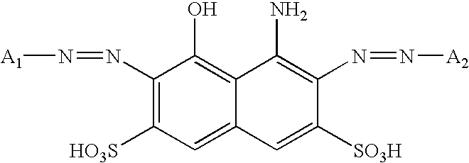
C1(N=N[A1])=C([HO3S])C=C2C(=C1O)C(N)=C(N=N[A2])C([SO3H])=C2
